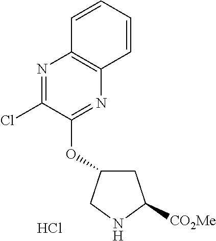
N1=C(Cl)C(OC2CC([CO2Me])NC2)=NC2=C1C=CC=C2.Cl
